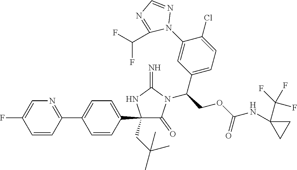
C1(C2=CC=C(C3=NC=C(F)C=C3)C=C2)(CC(C)(C)C)C(=O)N(C(COC(NC2(C(F)(F)F)CC2)=O)C2=CC=C(Cl)C(N3N=CN=C3C(F)F)=C2)C(=N)N1
